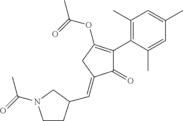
C1(=O)C(C2=C(C)C=C(C)C=C2C)=C(OC(=O)C)CC1=CC1CCN(C(C)=O)C1
